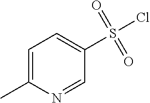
C1(S(Cl)(=O)=O)=CC=C(C)N=C1
